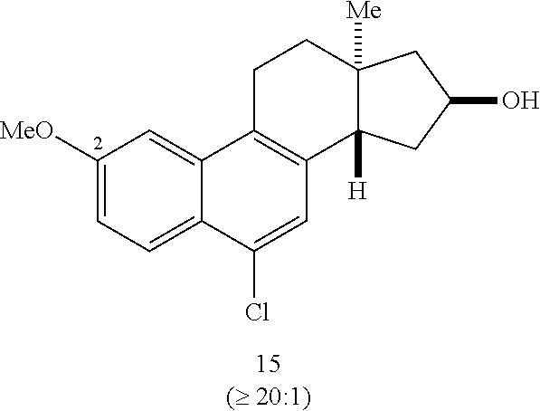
C1([MeO])=CC=C2C(=C1)C1=C(C3([H])C([Me])(CC1)CC(O)C3)C=C2Cl
